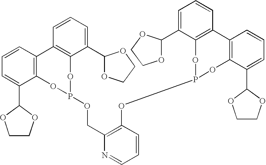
C1=CC=C(C2OCCO2)C2=C1C1=C(C(C3OCCO3)=CC=C1)OP(OCC1=C(OP3OC4=C(C=CC=C4C4OCCO4)C4=C(O3)C(C3OCCO3)=CC=C4)C=CC=N1)O2
